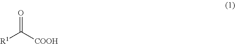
O=C([COOH])[R1]
